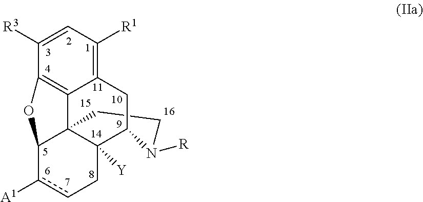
C1CC23C4=C5C([R3])=CC([R1])=C4CC(C2([Y])Ccc([A1])C3O5)N1[R]
